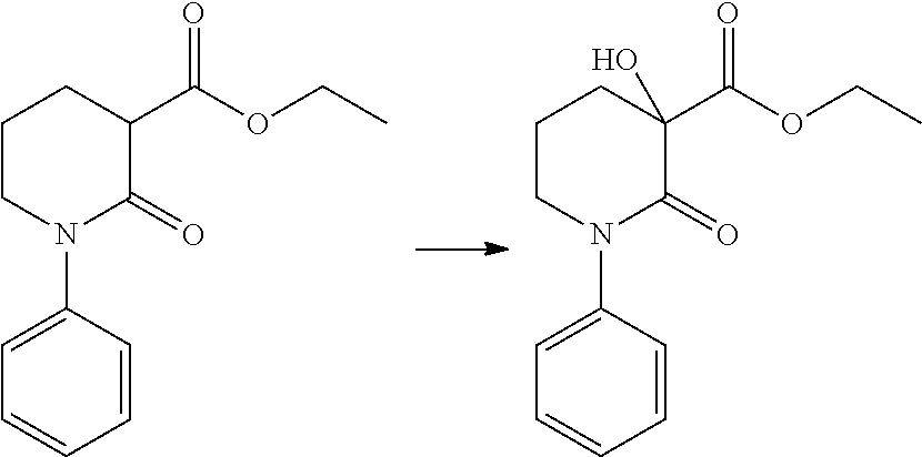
C1CN(C2=CC=CC=C2)C(=O)C(C(OCC)=O)C1.C1CN(C2=CC=CC=C2)C(=O)C(C(OCC)=O)(O)C1
